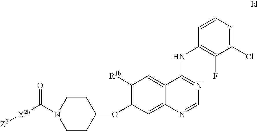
C1(OC2=C([R1b])C=C3C(=C2)N=CN=C3NC2=C(F)C(Cl)=CC=C2)CCN(C([X2b][Z2])=O)CC1
